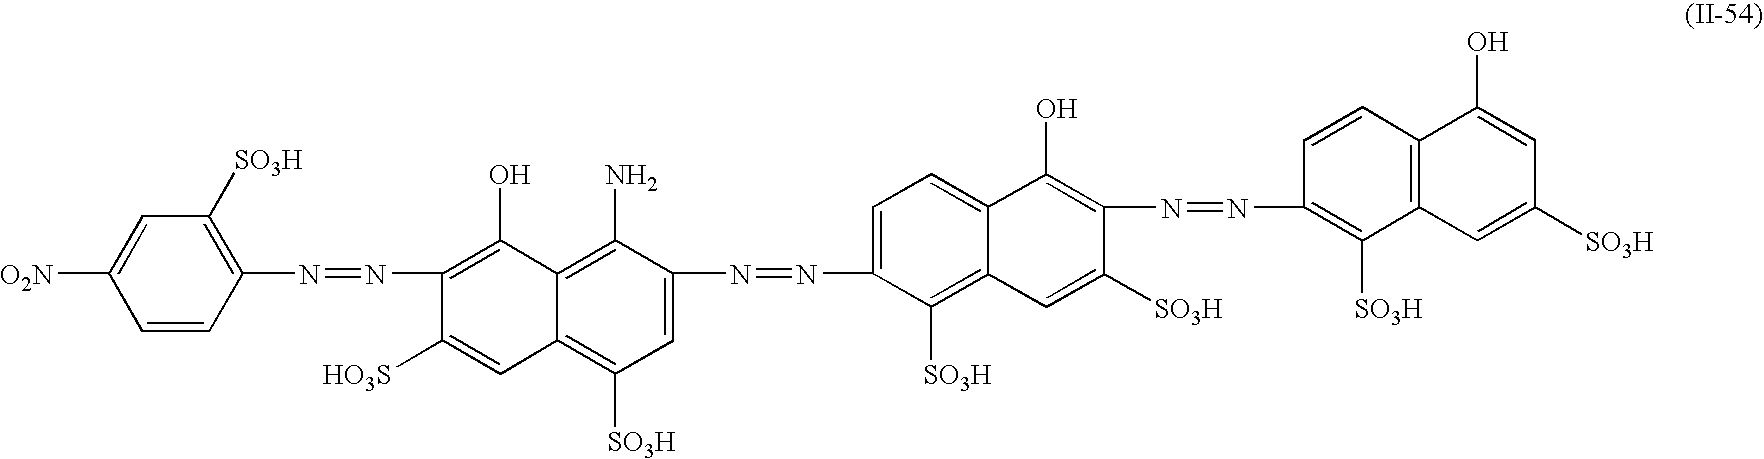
[O2N]C1=CC([SO3H])=C(N=NC2=C(O)C3=C(N)C(N=NC4=CC=C5C(=C4[SO3H])C=C([SO3H])C(N=NC4=C([SO3H])C6=C(C=C4)C(O)=CC([SO3H])=C6)=C5O)=CC([SO3H])=C3C=C2[HO3S])C=C1
